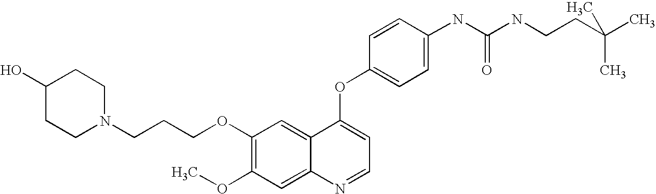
C1(O)CCN(CCCOC2=C(OC)C=C3C(=C2)C(OC2=CC=C(NC(NCCC(C)(C)C)=O)C=C2)=CC=N3)CC1
